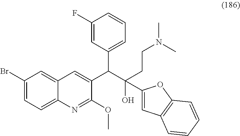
C1(Br)=CC=C2C(=C1)C=C(C(C(O)(C1=CC3=C(O1)C=CC=C3)CCN(C)C)C1=CC=CC(F)=C1)C(OC)=N2
